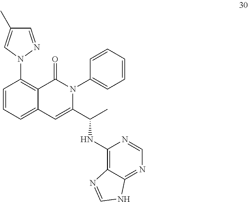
N1(C2=C3C(=CC=C2)C=C(C(C)NC2=C4C(=NC=N2)NC=N4)N(C2=CC=CC=C2)C3=O)N=CC(C)=C1
